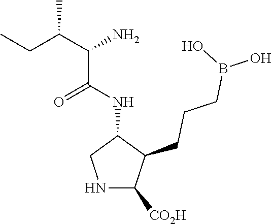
N1C([CO2H])C(CCCB(O)O)C(NC(C(C(CC)C)N)=O)C1
